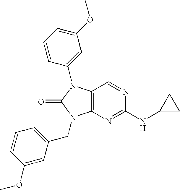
C1(OC)=CC(CN2C3=C(N(C4=CC(OC)=CC=C4)C2=O)C=NC(NC2CC2)=N3)=CC=C1
